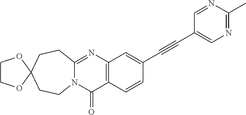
N12C(=NC3=C(C1=O)C=CC(C#CC1=CN=C(C)N=C1)=C3)CCC1(CC2)OCCO1
